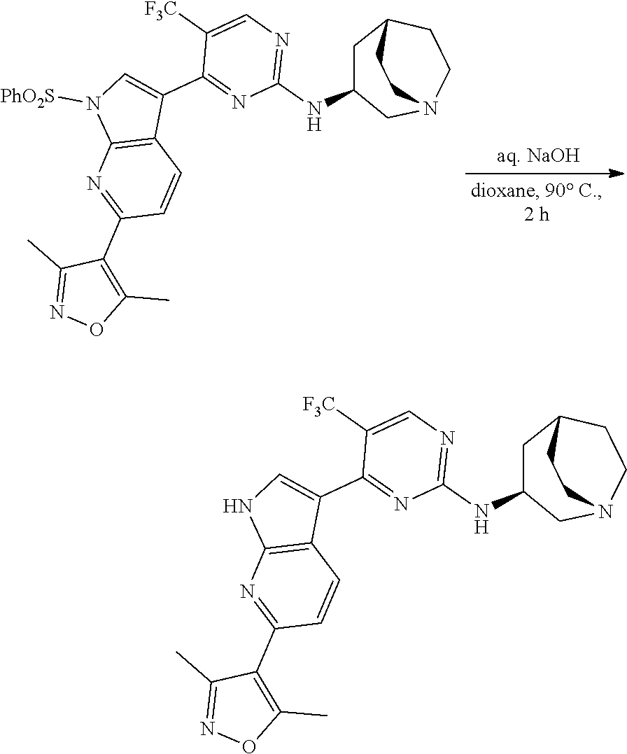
C12=C(N=C(C3=C(C)ON=C3C)C=C1)N([PhO2S])C=C2C1=NC(NC2CN3CCC(C2)CC3)=NC=C1[F3C].C12=C(N=C(C3=C(C)ON=C3C)C=C1)NC=C2C1=NC(NC2CN3CCC(C2)CC3)=NC=C1[F3C]
